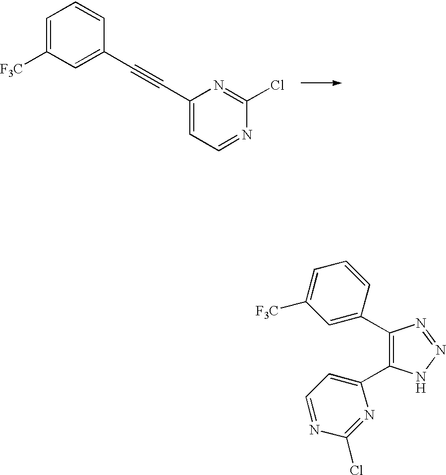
C1=C([F3C])C=C(C#CC2=CC=NC(Cl)=N2)C=C1.C1(C2=CC([F3C])=CC=C2)=C(C2=CC=NC(Cl)=N2)NN=N1
